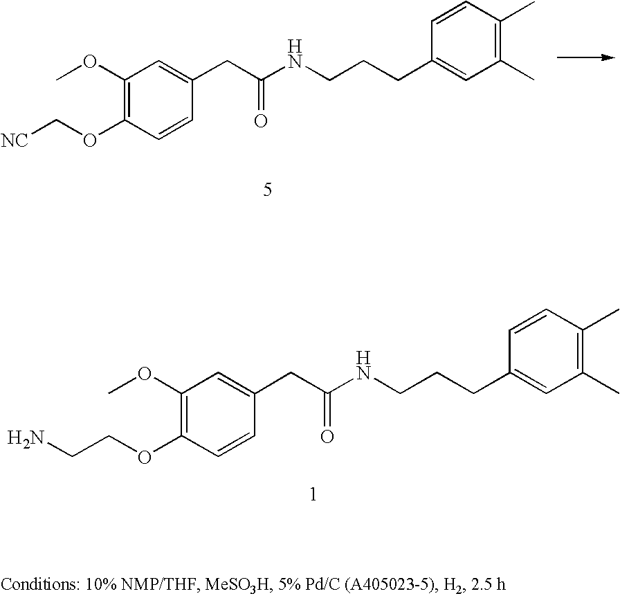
C1(OC)=C(OC[NC])C=CC(CC(NCCCC2=CC(C)=C(C)C=C2)=O)=C1.C1(OC)=C(OCCN)C=CC(CC(NCCCC2=CC(C)=C(C)C=C2)=O)=C1
